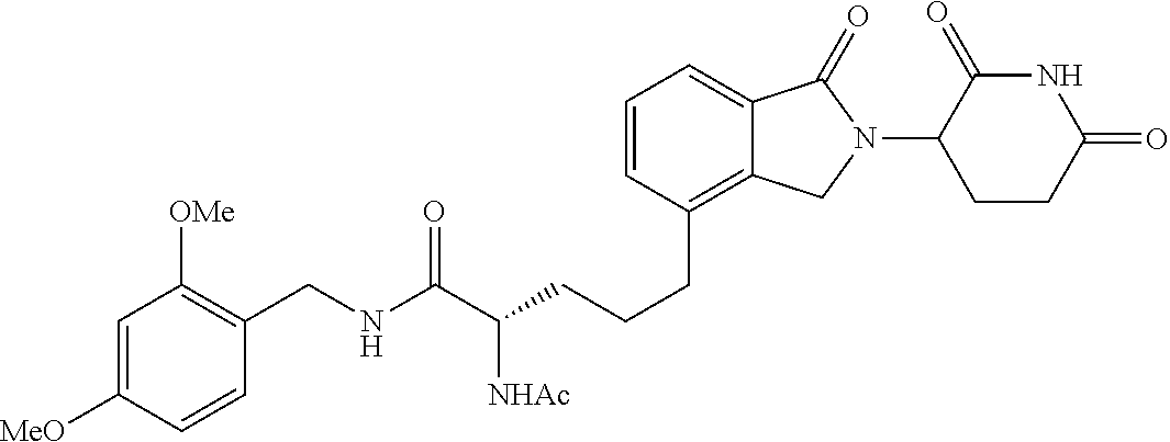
C(CC1=C2C(=CC=C1)C(=O)N(C1C(=O)NC(=O)CC1)C2)CC(C(NCC1=C([OMe])C=C([MeO])C=C1)=O)[NHAc]
